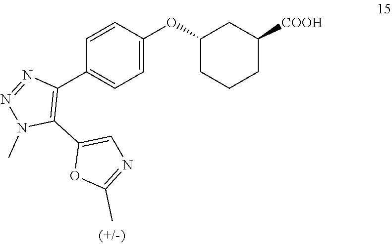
C1=CC(OC2CCCC([COOH])C2)=CC=C1C1=C(C2=CN=C(C)O2)N(C)N=N1
